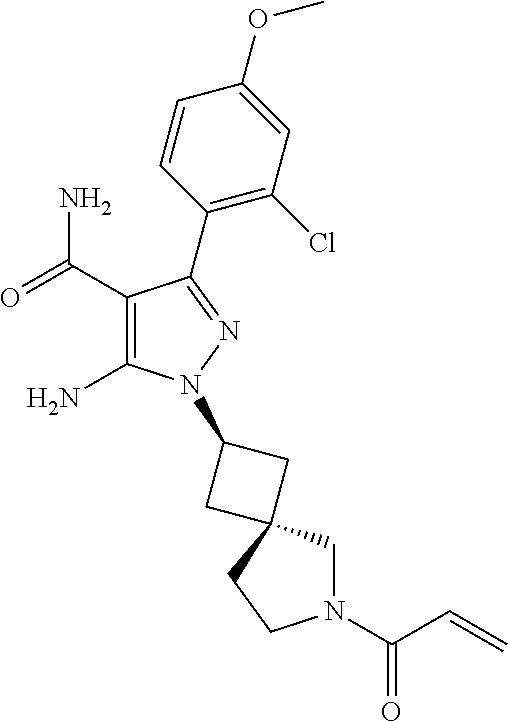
C1(C(=O)N)=C(N)N(C2CC3(CN(C(=O)C=C)CC3)C2)N=C1C1=C(Cl)C=C(OC)C=C1
